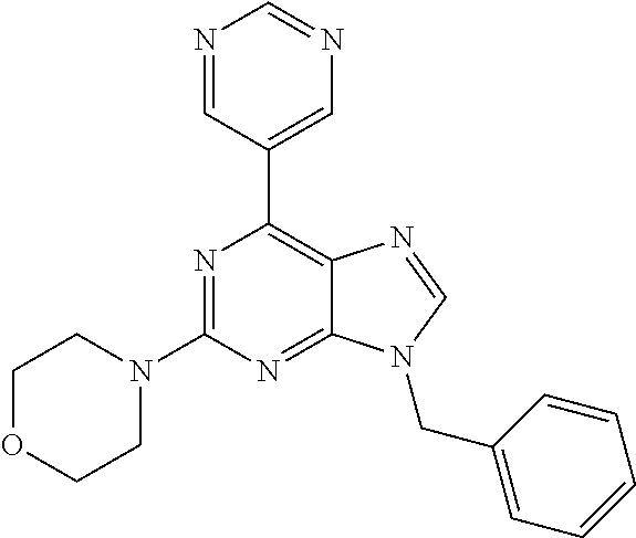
N1=CC(C2=C3C(=NC(N4CCOCC4)=N2)N(CC2=CC=CC=C2)C=N3)=CN=C1
